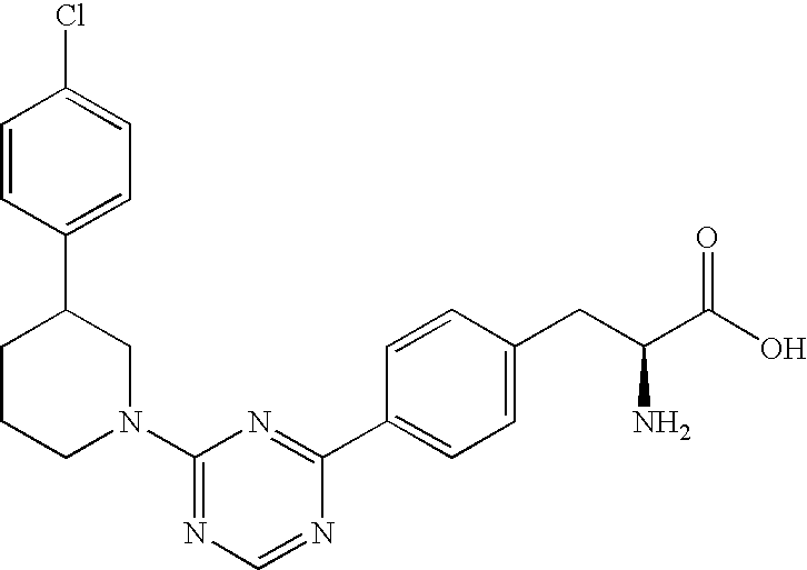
C1(N2CC(C3=CC=C(Cl)C=C3)CCC2)=NC=NC(C2=CC=C(CC(C(O)=O)N)C=C2)=N1
